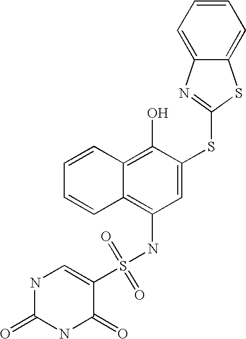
C1=CC=CC2=C(O)C(SC3=NC4=CC=CC=C4S3)=CC(NS(C3=CNC(=O)NC3=O)(=O)=O)=C12
